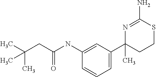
N(C1=CC(C2(C)CCSC(N)=N2)=CC=C1)C(CC(C)(C)C)=O
